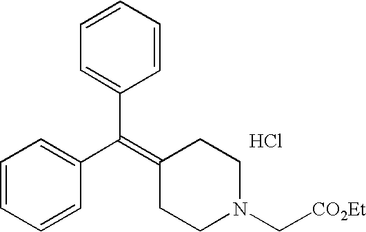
C1=CC=CC(C(=C2CCN(C[CO2Et])CC2)C2=CC=CC=C2)=C1.Cl
